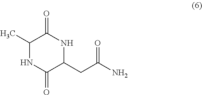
C1(C)NC(=O)C(CC(N)=O)NC1=O
